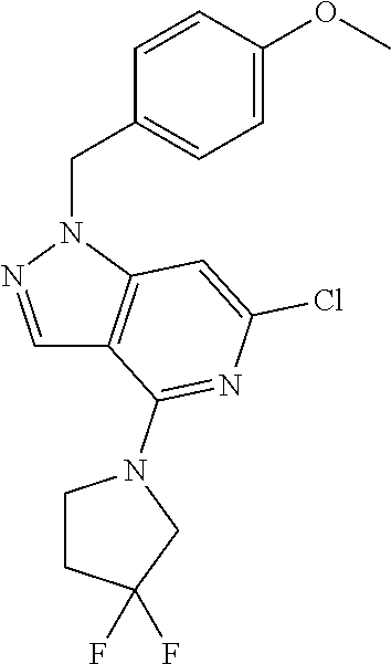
N1(CC2=CC=C(OC)C=C2)N=CC2=C1C=C(Cl)N=C2N1CCC(F)(F)C1
